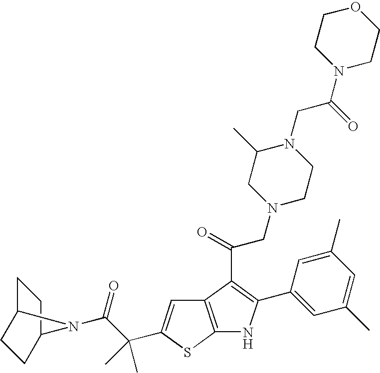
C12=C(SC(C(C(=O)N3C4CCC3CC4)(C)C)=C1)NC(C1=CC(C)=CC(C)=C1)=C2C(=O)CN1CCN(CC(N2CCOCC2)=O)C(C)C1
